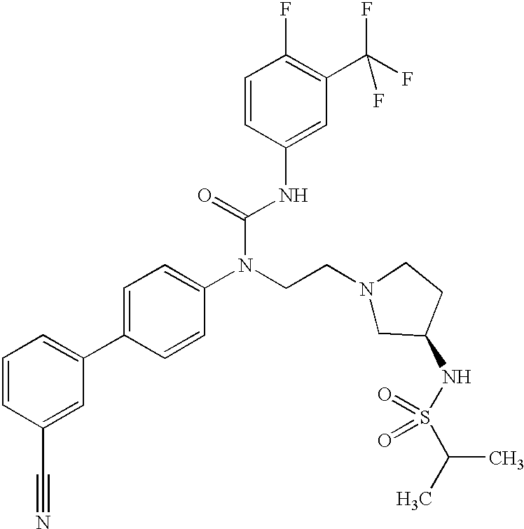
C1=CC(C#N)=CC(C2=CC=C(N(CCN3CC(NS(C(C)C)(=O)=O)CC3)C(=O)NC3=CC(C(F)(F)F)=C(F)C=C3)C=C2)=C1
